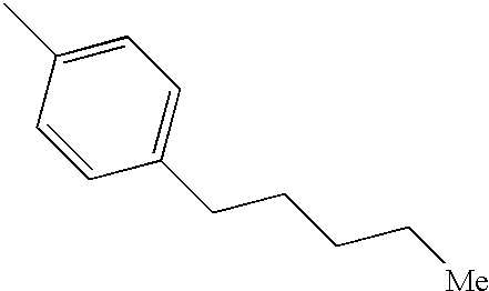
C1=CC(C)=CC=C1CCCC[Me]
